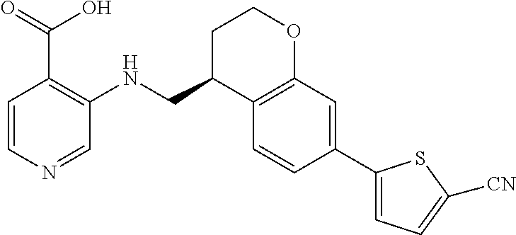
C1=CN=CC(NCC2C3=C(OCC2)C=C(C2=CC=C([CN])S2)C=C3)=C1C(=O)O
